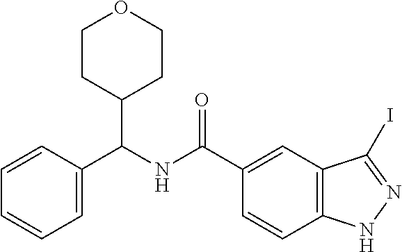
C1=CC(C(NC(C2=CC3=C(C=C2)NN=C3I)=O)C2CCOCC2)=CC=C1
